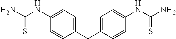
C1=C(CC2=CC=C(NC(N)=S)C=C2)C=CC(NC(N)=S)=C1
